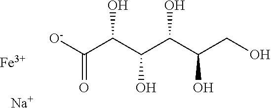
[O-]C(C(C(C(C(CO)O)O)O)O)=O.[Fe].[Na]
